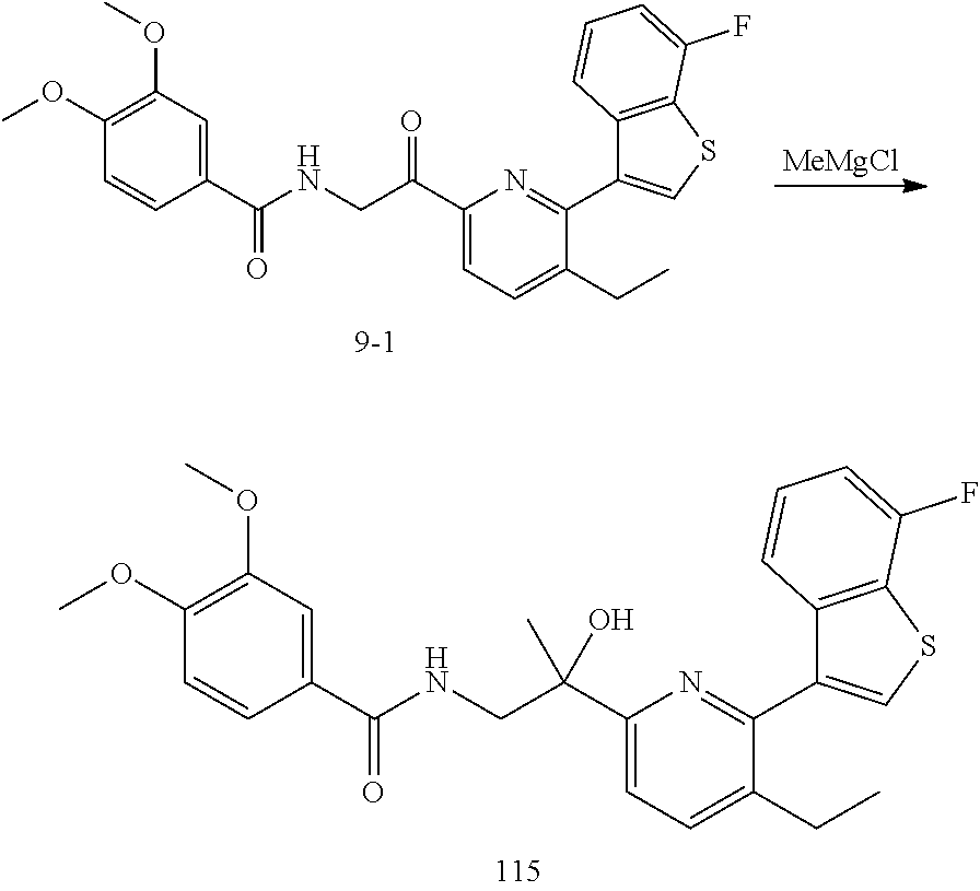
C1(OC)=C(OC)C=C(C(=O)NCC(C2=CC=C(CC)C(C3=CSC4=C3C=CC=C4F)=N2)(C)O)C=C1.C1(OC)=C(OC)C=C(C(=O)NCC(C2=CC=C(CC)C(C3=CSC4=C3C=CC=C4F)=N2)=O)C=C1.[MeMgCl]
